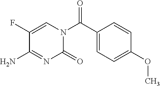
O=C(C1=CC=C(OC)C=C1)N1C=C(F)C(N)=NC1=O
